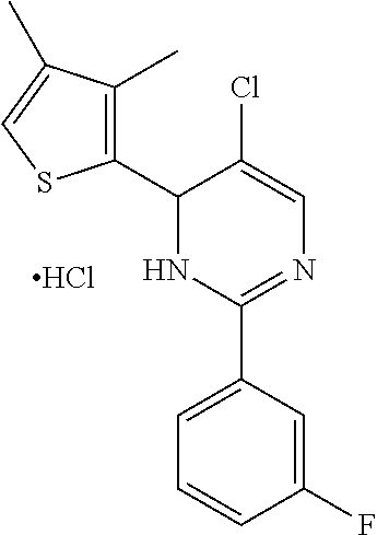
Cl.C1(C2=C(C)C(C)=CS2)NC(C2=CC=CC(F)=C2)=NC=C1Cl
